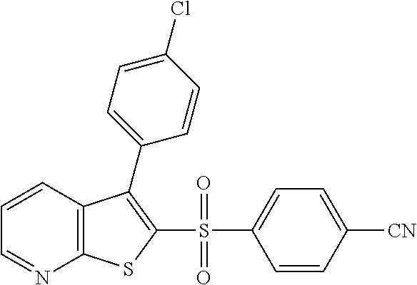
C1=CC2=C(N=C1)SC(S(C1=CC=C([CN])C=C1)(=O)=O)=C2C1=CC=C(Cl)C=C1
